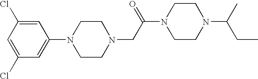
C1=C(Cl)C=C(Cl)C=C1N1CCN(CC(N2CCN(C(CC)C)CC2)=O)CC1
